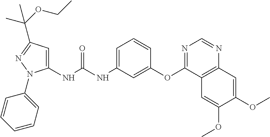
N(C(NC1=CC=CC(OC2=NC=NC3=C2C=C(OC)C(OC)=C3)=C1)=O)C1=CC(C(C)(OCC)C)=NN1C1=CC=CC=C1
